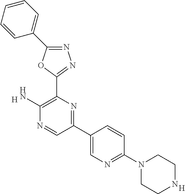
[H].C1(N)=C(C2=NN=C(C3=CC=CC=C3)O2)N=C(C2=CN=C(N3CCNCC3)C=C2)C=N1.[H]
